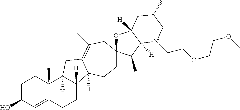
C1C(O)C=C2C(C)(C1)C1([H])C([H])(CC2)C2([H])C(=C(C)CC3(OC4([H])C([H])(C3C)N(CCOCCOC)CC(C)C4)CC2)C1
